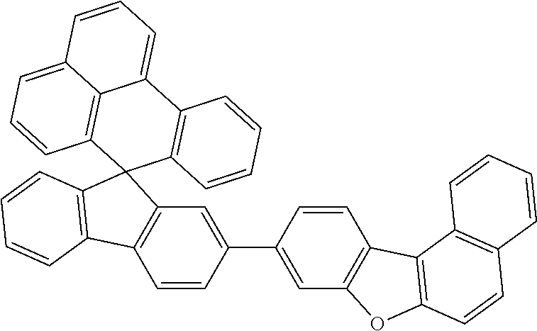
C1=CC2=C(C=C1C1=CC3=C(C=C1)C1=C(O3)C=CC3=C1C=CC=C3)C1(C3=C2C=CC=C3)C2=C(C3=CC=CC4=CC=CC1=C34)C=CC=C2
